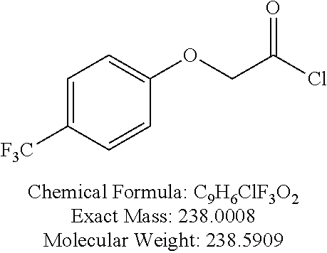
C1=C([F3C])C=CC(OCC(Cl)=O)=C1
